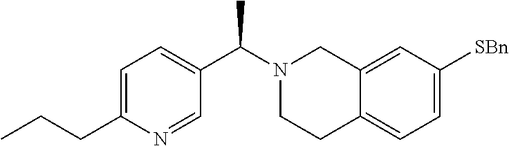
C1=C(CCC)N=CC(C(N2CCC3=CC=C([SBn])C=C3C2)C)=C1
